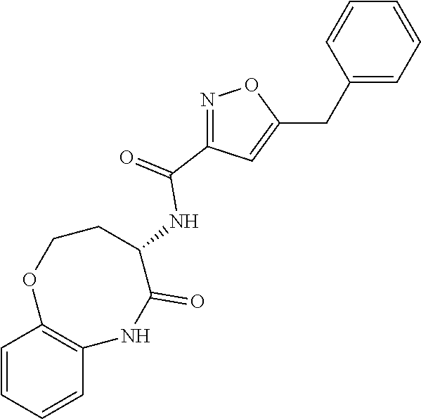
C1=CC2=C(C=C1)NC(=O)C(NC(=O)C1=NOC(CC3=CC=CC=C3)=C1)CCO2
